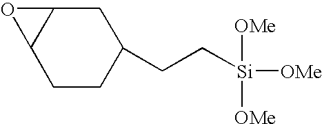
C1CC(CC[Si]([OMe])([OMe])[OMe])CC2C1O2
